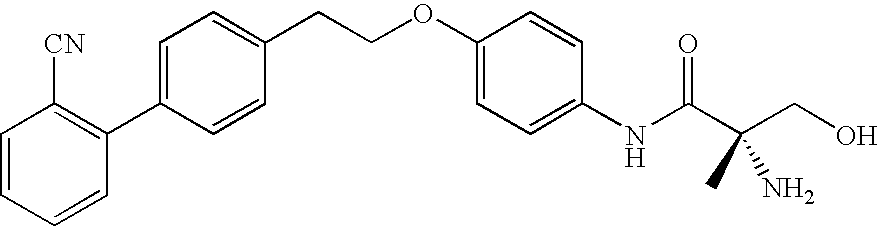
C1=CC=CC(C2=CC=C(CCOC3=CC=C(NC(C(CO)(C)N)=O)C=C3)C=C2)=C1[CN]
